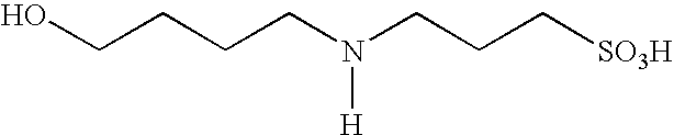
OCCCCN(CCC[SO3H])[H]
